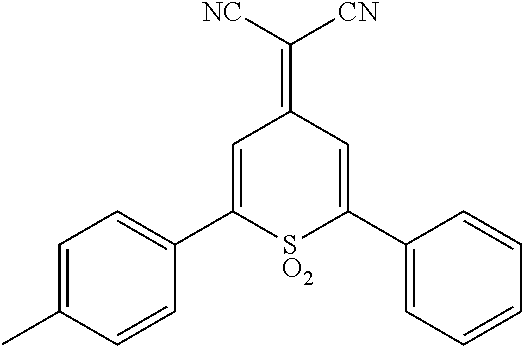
C1=C(C2=CC=C(C)C=C2)[SO2]C(C2=CC=CC=C2)=CC1=C([NC])[CN]
